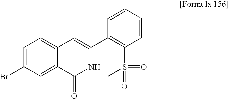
C1=C(Br)C=C2C(=C1)C=C(C1=C(S(=O)(=O)C)C=CC=C1)NC2=O
